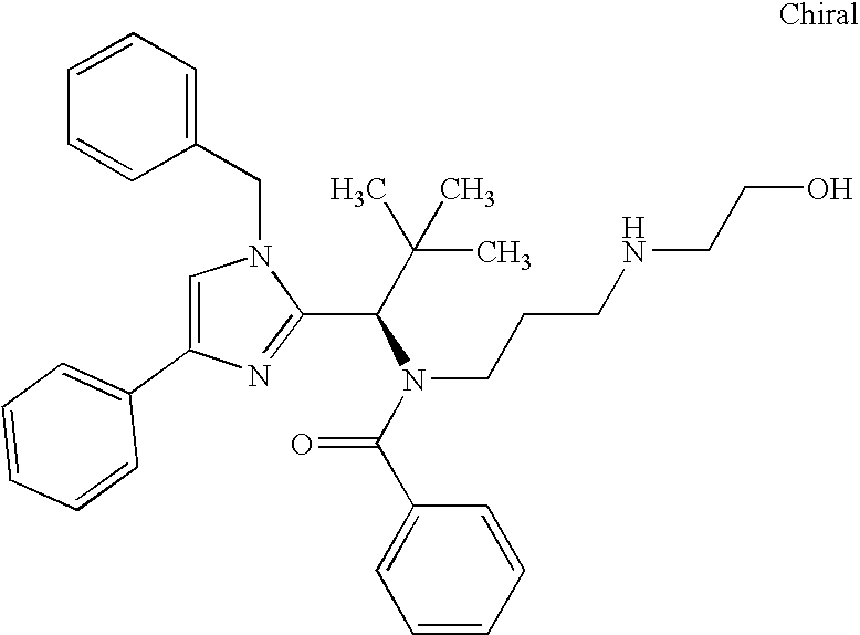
N1(CC2=CC=CC=C2)C=C(C2=CC=CC=C2)N=C1C(C(C)(C)C)N(C(C1=CC=CC=C1)=O)CCCNCCO
